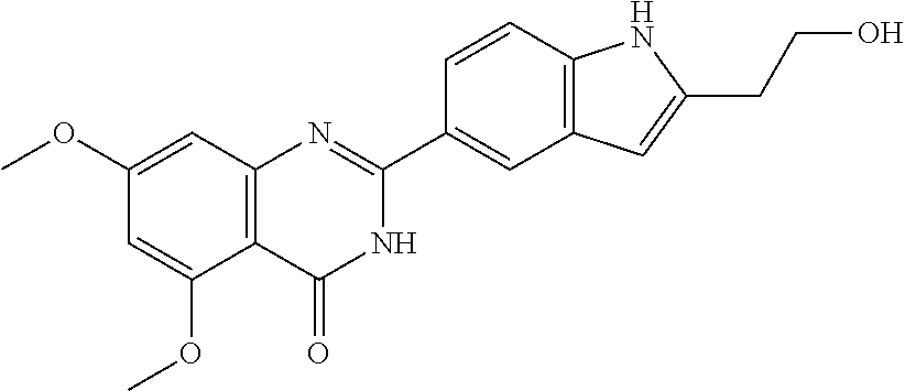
C12=C(C=C(OC)C=C1OC)N=C(C1=CC3=C(C=C1)NC(CCO)=C3)NC2=O
